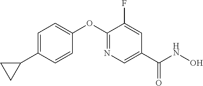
C1=C(C2CC2)C=CC(OC2=NC=C(C(NO)=O)C=C2F)=C1
